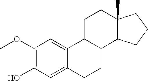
C1(O)=C(OC)C=C2C(=C1)CCC1C2CCC2(C)C1CCC2
